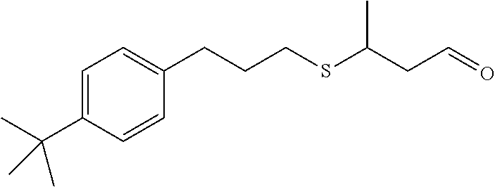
C1=C(CCCSC(CC=O)C)C=CC(C(C)(C)C)=C1
